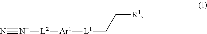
[N+]([L2][Ar1][L1]CC[R1])#N
